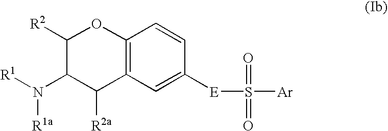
C1([R2])C(N([R1])[R1a])C([R2a])C2=C(O1)C=CC([E]S([Ar])(=O)=O)=C2
